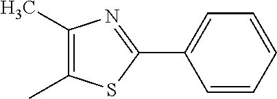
C1(C)=C(C)SC(C2=CC=CC=C2)=N1
